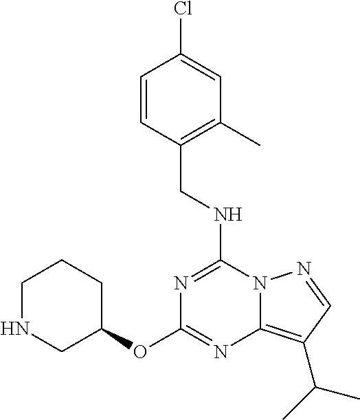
C(NC1=NC(OC2CCCNC2)=NC2=C(C(C)C)C=NN12)C1=C(C)C=C(Cl)C=C1
